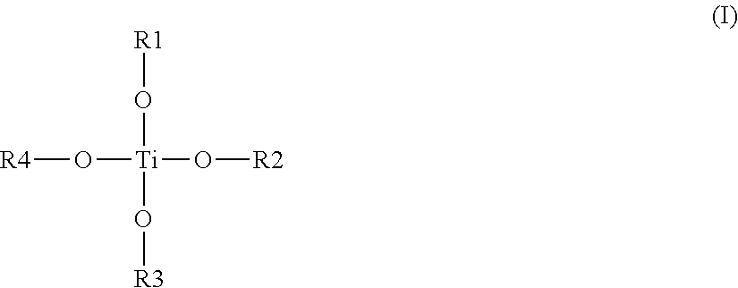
[R1]O[Ti](O[R3])(O[R2])O[R4]
